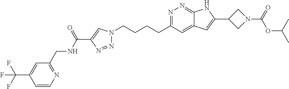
N1=C(CCCCN2N=NC(C(NCC3=NC=CC(C(F)(F)F)=C3)=O)=C2)C=C2C(=N1)NC(C1CN(C(OC(C)C)=O)C1)=C2
